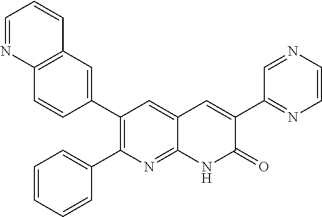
C12=C(C=C(C3=C(C4=CC=CC=C4)N=C4C(=C3)C=C(C3=NC=CN=C3)C(=O)N4)C=C1)C=CC=N2
